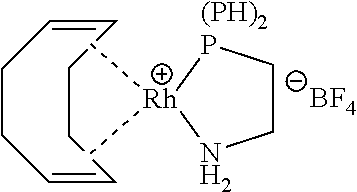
C1CP[Rh](C)(C)N1.C1=CCCC=CCC1.[(PH)2].[BF4]
